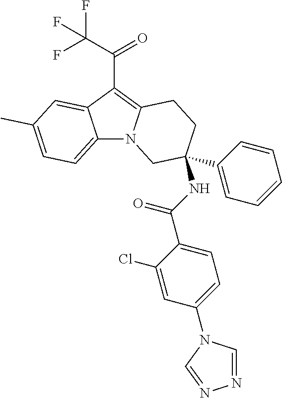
C12=CC=C(C)C=C1C(C(C(F)(F)F)=O)=C1N2CC(C2=CC=CC=C2)(NC(C2=CC=C(N3C=NN=C3)C=C2Cl)=O)CC1
